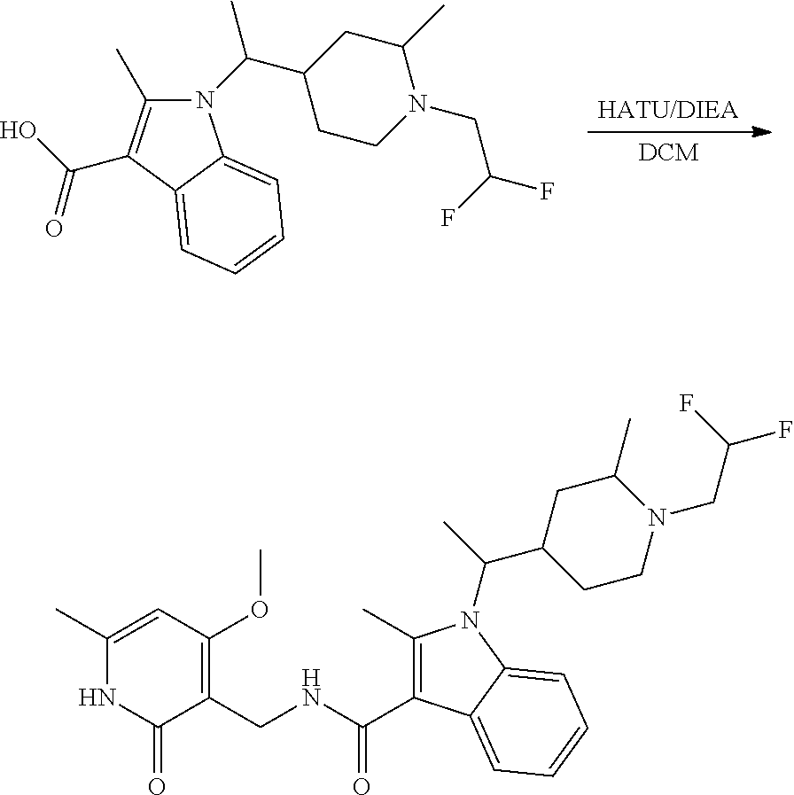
N1(C(C2CCN(CC(F)F)C(C)C2)C)C(C)=C(C(O)=O)C2=CC=CC=C12.C1(C)=CC(OC)=C(CNC(C2=C(C)N(C(C)C3CCN(CC(F)F)C(C)C3)C3=CC=CC=C23)=O)C(=O)N1
